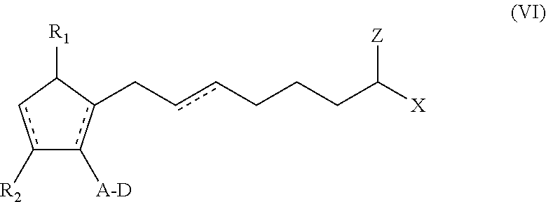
c1([R2])cC([R1])c(CccCCCC([X])[Z])c-1[A-D]
